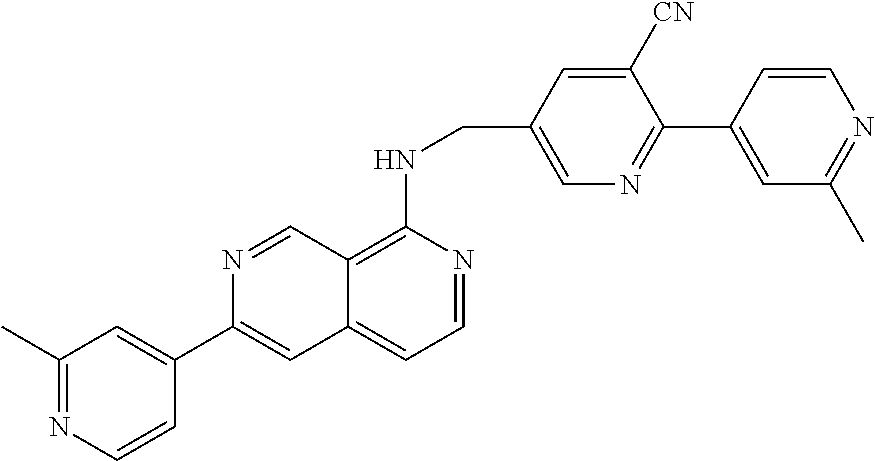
C1([CN])=CC(CNC2=C3C(=CC=N2)C=C(C2=CC(C)=NC=C2)N=C3)=CN=C1C1=CC(C)=NC=C1
